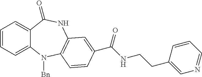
C1=CC=C2C(=C1)C(=O)NC1=C(N2[Bn])C=CC(C(NCCC2=CN=CC=C2)=O)=C1
